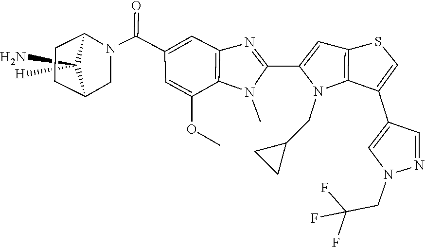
C12CCC(CN1C(C1=CC3=C(N(C)C(C4=CC5=C(N4CC4CC4)C(C4=CN(CC(F)(F)F)N=C4)=CS5)=N3)C(OC)=C1)=O)C2(N)[H]
